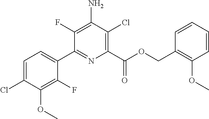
C1=C(Cl)C(OC)=C(F)C(C2=NC(C(OCC3=C(OC)C=CC=C3)=O)=C(Cl)C(N)=C2F)=C1
